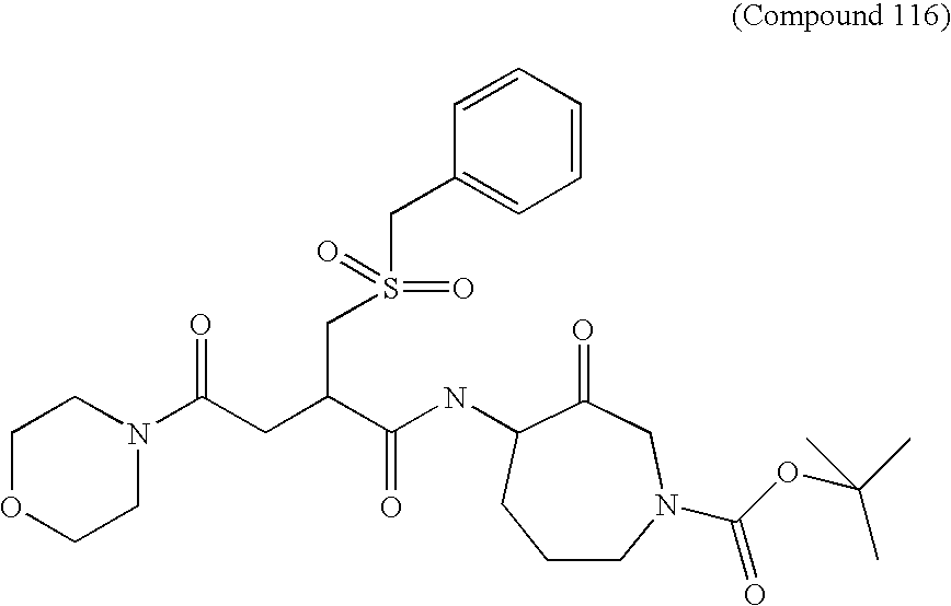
C1OCCN(C(CC(C(NC2C(=O)CN(C(OC(C)(C)C)=O)CCC2)=O)CS(CC2=CC=CC=C2)(=O)=O)=O)C1
